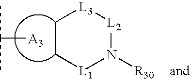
[L1]1N([R30])[L2][L3]CC1.[A3]C(C)C
